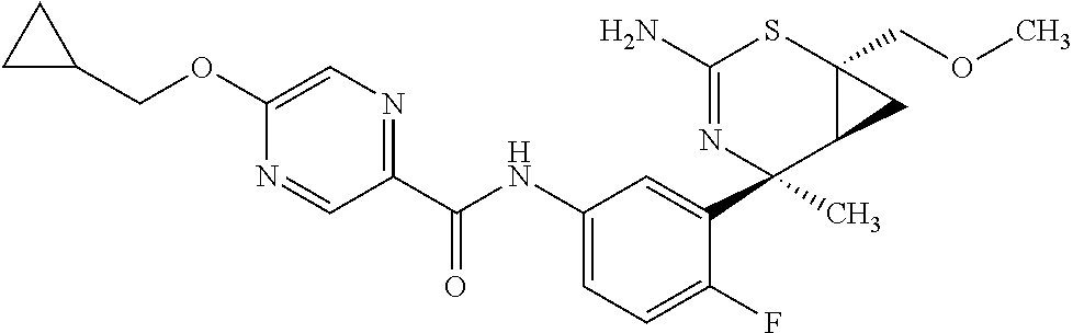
N1=CC(C(NC2=CC=C(F)C(C3(C)C4C(COC)(SC(N)=N3)C4)=C2)=O)=NC=C1OCC1CC1
